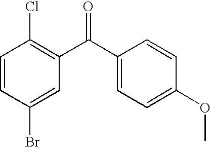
C1=CC(Br)=CC(C(C2=CC=C(OC)C=C2)=O)=C1Cl
